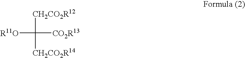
C([R11O])([CH2CO2R12])([CO2R13])[CH2CO2R14]
